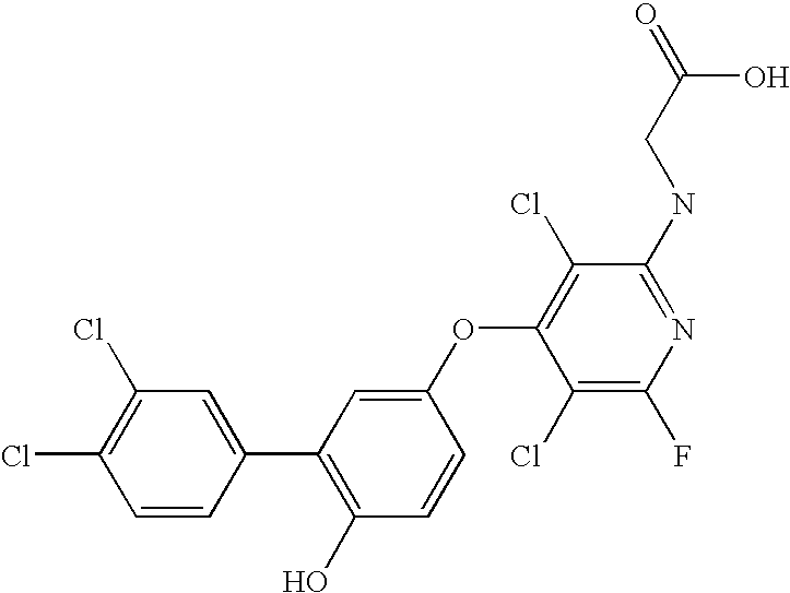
O=C(CNC1=NC(F)=C(Cl)C(OC2=CC(C3=CC(Cl)=C(Cl)C=C3)=C(O)C=C2)=C1Cl)O
